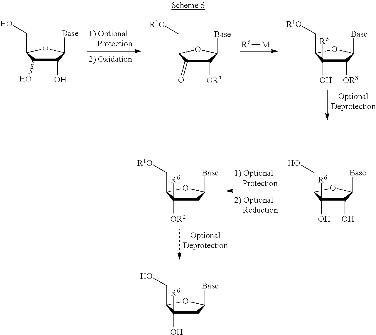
[M][R6].C1(O)C(O)C(CO)OC1[Base].C1([OR3])C(=O)C(C[R1O])OC1[Base].C1([OR3])C([Base])OC(C[R1O])C1(O)[R6].C1C([Base])OC(C[R1O])C1([OR2])[R6].C1(O)C([Base])OC(CO)C1(O)[R6].C1C([Base])OC(CO)C1(O)[R6]
